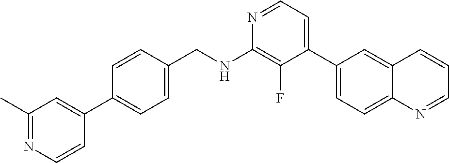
N1=CC=C(C2=CC=C3C(=C2)C=CC=N3)C(F)=C1NCC1=CC=C(C2=CC(C)=NC=C2)C=C1
